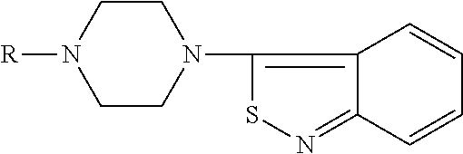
C1CN([R])CCN1C1=C2C(=NS1)C=CC=C2
